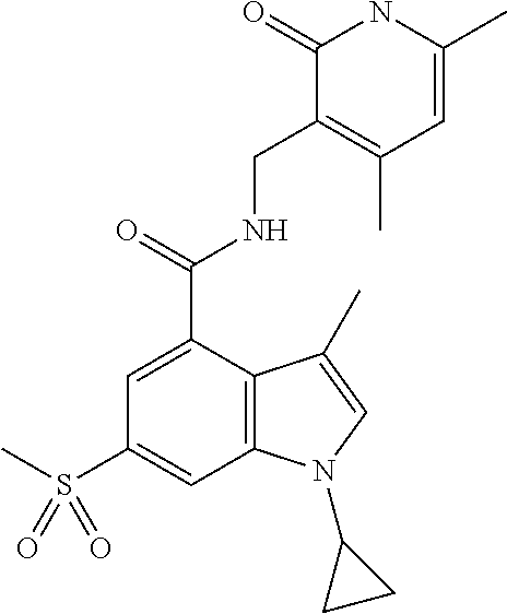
C1=C(C(=O)NCC2=C(C)C=C(C)NC2=O)C2=C(C=C1S(=O)(C)=O)N(C1CC1)C=C2C
